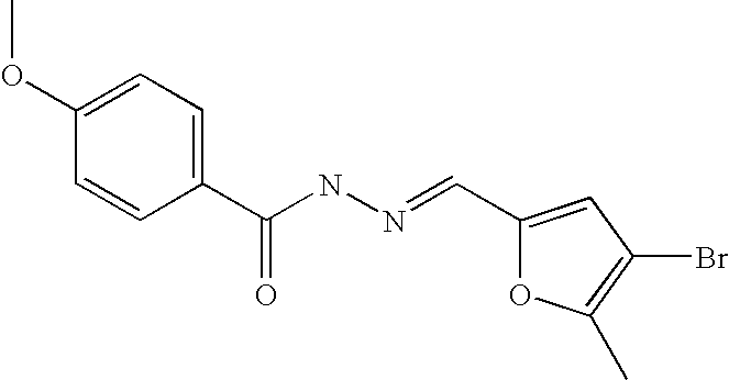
C1(OC)=CC=C(C(NN=CC2=CC(Br)=C(C)O2)=O)C=C1
